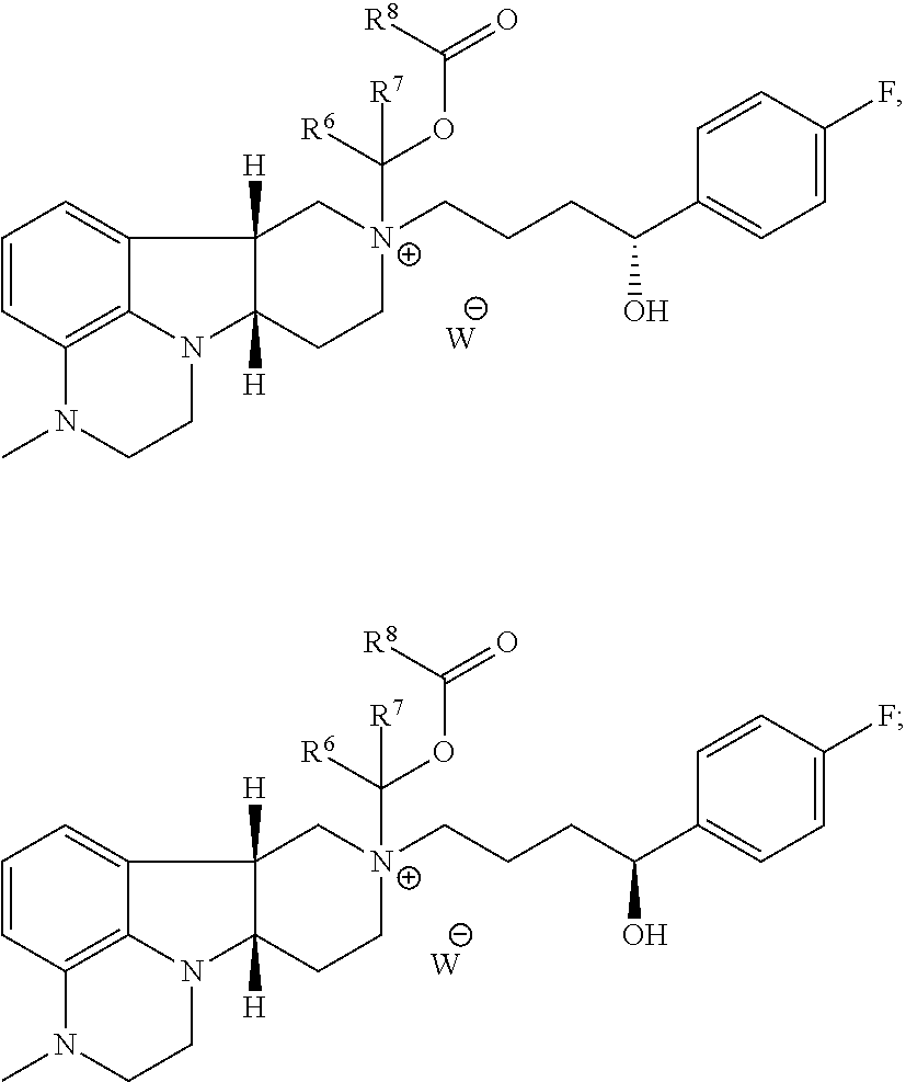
C12=C3N(CCN1C)C1([H])CC[N+](CCCC(C4=CC=C(F)C=C4)O)(C([R6])(OC(=O)[R8])[R7])CC1([H])C3=CC=C2.[W].C12=C3N(CCN1C)C1([H])CC[N+](CCCC(C4=CC=C(F)C=C4)O)(C([R6])(OC(=O)[R8])[R7])CC1([H])C3=CC=C2.[W]
